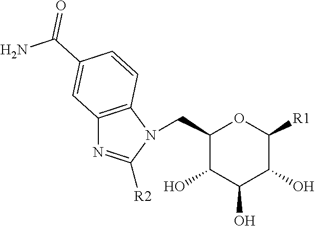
N1=C([R2])N(CC2C(O)C(O)C(O)C([R1])O2)C2=C1C=C(C(N)=O)C=C2
